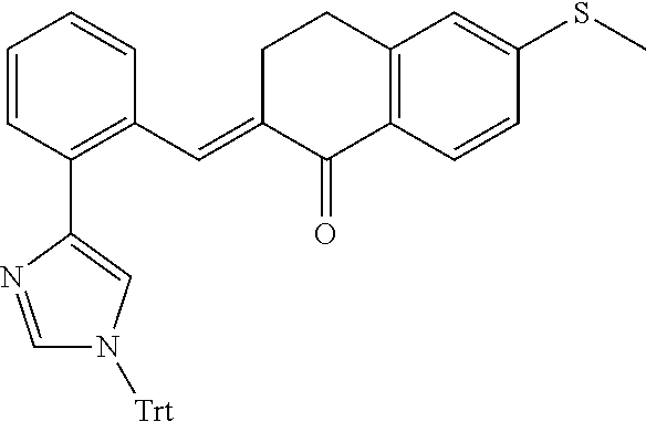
C1=CC(C2=CN([Trt])C=N2)=C(C=C2C(=O)C3=C(CC2)C=C(SC)C=C3)C=C1
